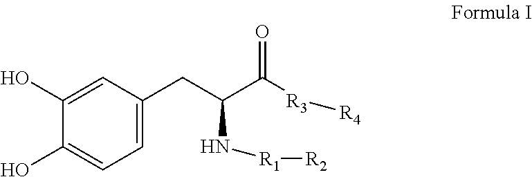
C1=C(CC(C([R3][R4])=O)N[R1][R2])C=C(O)C(O)=C1
